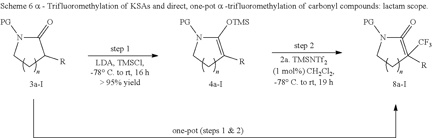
C1(=O)N([PG])CCC1[R].C1([OTMS])=C([R])CCN1[PG].C1(=O)=C([R])([CF3])CCN1[PG]
